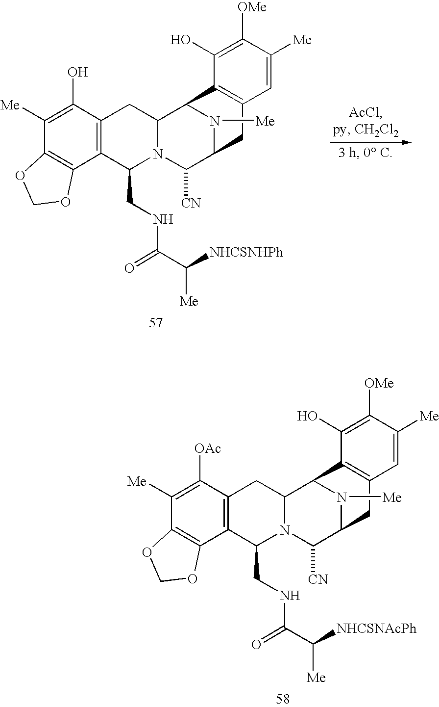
C12=C(C3=C(C(O)=C1[Me])CC1N(C3CNC(C([NHCSNHPh])[Me])=O)C([CN])C3N([Me])C1C1=C(C3)C=C([Me])C([OMe])=C1O)OCO2.C12=C(C3=C(C([OAc])=C1[Me])CC1N(C3CNC(C([NHCSNAcPh])[Me])=O)C([CN])C3N([Me])C1C1=C(C3)C=C([Me])C([OMe])=C1O)OCO2
